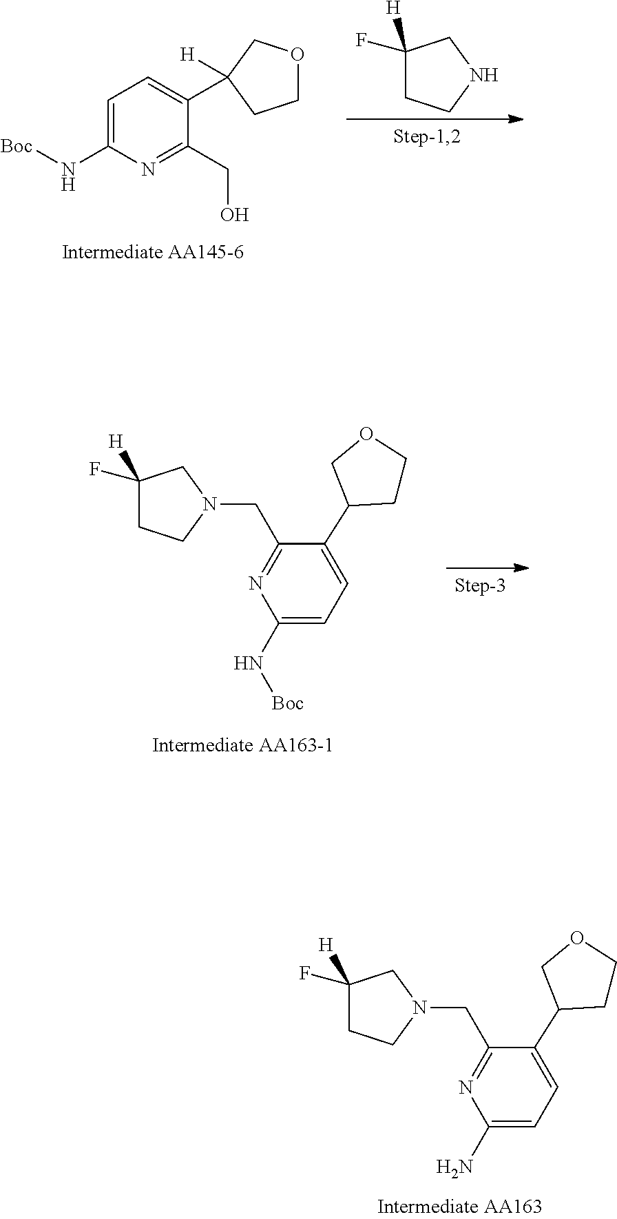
C1=C(N[Boc])N=C(CO)C(C2([H])COCC2)=C1.C1(F)([H])CCNC1.N1=C(CN2CC(F)([H])CC2)C(C2CCOC2)=CC=C1N[Boc].N1=C(CN2CC(F)([H])CC2)C(C2CCOC2)=CC=C1N
